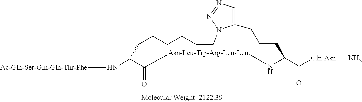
[Ac-Gln-Ser-Gln-Gln-Thr-Phe]NC1CCCCCCN2C(=CN=N2)CCCC(C([Gln-Asn]N)=O)N[Asn-Leu-Trp-Arg-Leu-Leu]C1=O
